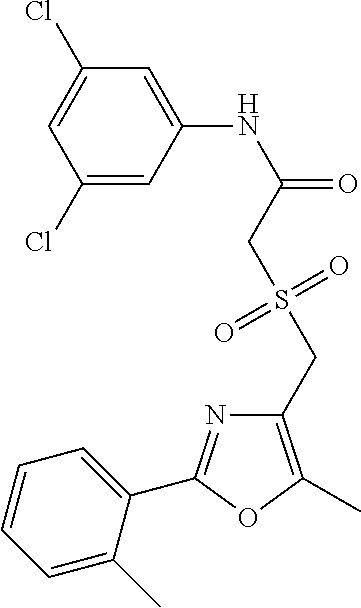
C1(Cl)=CC(NC(=O)CS(CC2=C(C)OC(C3=CC=CC=C3C)=N2)(=O)=O)=CC(Cl)=C1
